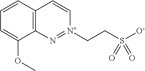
C12=C(C=CC=C1OC)C=C[N+](CCS([O-])(=O)=O)=N2
